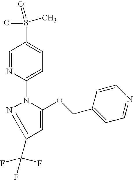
C1=NC(N2N=C(C(F)(F)F)C=C2OCC2=CC=NC=C2)=CC=C1S(=O)(C)=O
